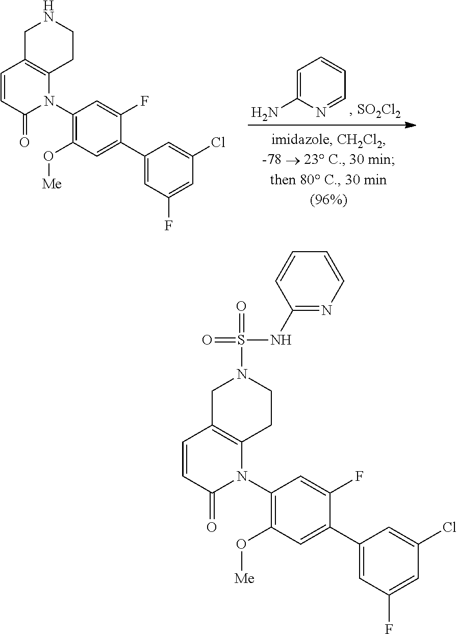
C1=C(N)N=CC=C1.C1C2=C(CCN1)N(C1=C(O[Me])C=C(C3=CC(F)=CC(Cl)=C3)C(F)=C1)C(=O)C=C2.C1C2=C(CCN1S(=O)(NC1=NC=CC=C1)=O)N(C1=C(O[Me])C=C(C3=CC(F)=CC(Cl)=C3)C(F)=C1)C(=O)C=C2
